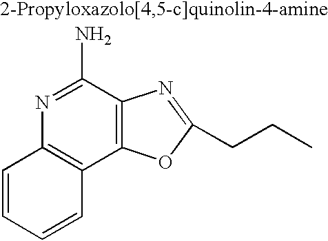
C1=CC=CC2=C1N=C(N)C1=C2OC(CCC)=N1
